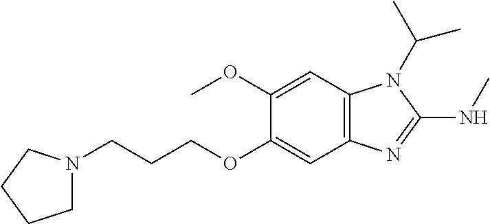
C1(OC)=CC2=C(C=C1OCCCN1CCCC1)N=C(NC)N2C(C)C
